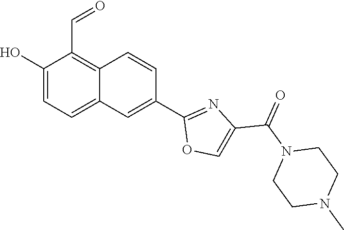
C1(O)=CC=C2C(=C1C=O)C=CC(C1=NC(C(N3CCN(C)CC3)=O)=CO1)=C2
